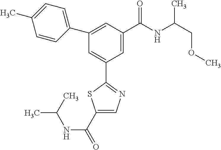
C1(C(=O)NC(C)C)=CN=C(C2=CC(C3=CC=C(C)C=C3)=CC(C(NC(COC)C)=O)=C2)S1
